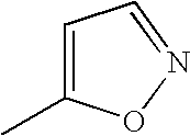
C1=C(C)ON=C1
